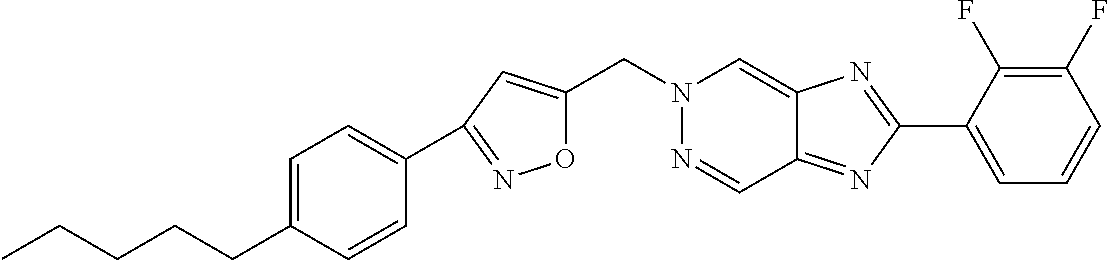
C(N1N=CC2=NC(C3=CC=CC(F)=C3F)=NC2=C1)C1=CC(C2=CC=C(CCCCC)C=C2)=NO1
